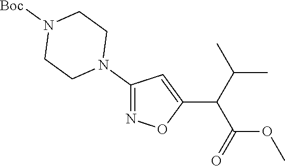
C1(N2CCN([Boc])CC2)=NOC(C(C(C)C)C(=O)OC)=C1
